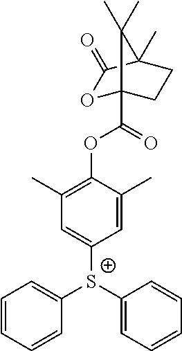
C1=CC=CC([S+](C2=CC=CC=C2)C2=CC(C)=C(OC(=O)C34OC(=O)C(C)(CC3)C4(C)C)C(C)=C2)=C1
